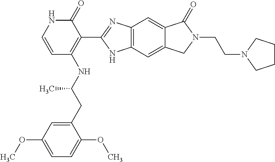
C1=C(CC(NC2=C(C3=NC4=C(N3)C=C3C(=C4)C(=O)N(CCN4CCCC4)C3)C(=O)NC=C2)C)C(OC)=CC=C1OC
